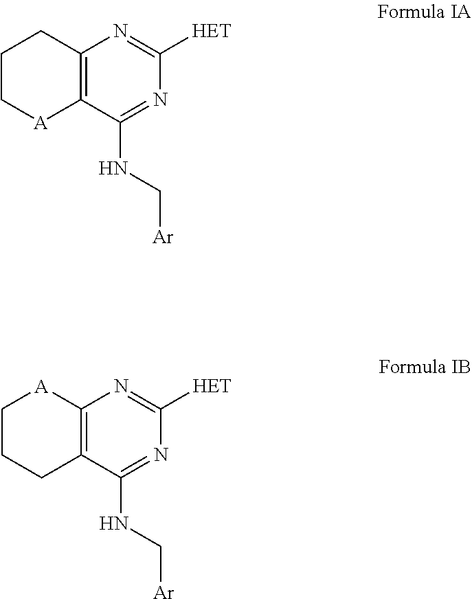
C12=C(C(NC[Ar])=NC([HET])=N1)[A]CCC2.C12=C(C(NC[Ar])=NC([HET])=N1)CCC[A]2
